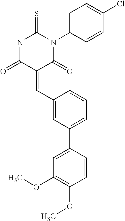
N1C(=O)C(=CC2=CC(C3=CC(OC)=C(OC)C=C3)=CC=C2)C(=O)N(C2=CC=C(Cl)C=C2)C1=S
